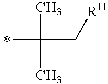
C(C)(C)(C[R11])C
